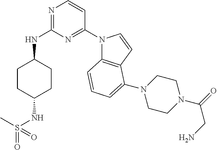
C1CC(NS(=O)(C)=O)CCC1NC1=NC=CC(N2C3=C(C=C2)C(N2CCN(C(=O)CN)CC2)=CC=C3)=N1
